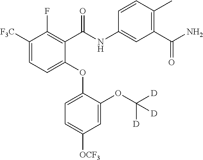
C1([F3C])=CC=C(OC2=CC=C([OCF3])C=C2OC([D])([D])[D])C(C(NC2=CC(C(N)=O)=C(C)C=C2)=O)=C1F
